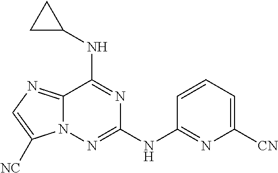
C12=NC=C([NC])N1N=C(NC1=NC([CN])=CC=C1)N=C2NC1CC1
